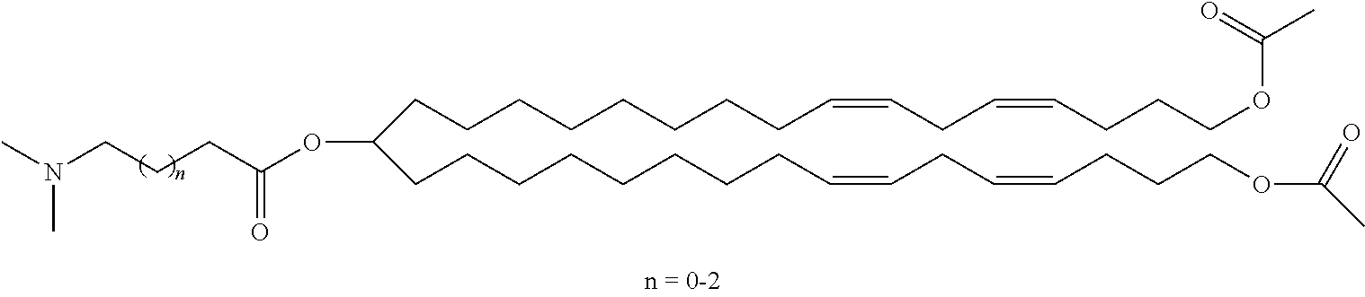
CN(CCCC(OC(CCCCCCCCC=CCC=CCCCOC(=O)C)CCCCCCCCC=CCC=CCCCOC(C)=O)=O)C
